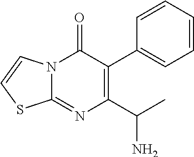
N12C(=NC(C(C)N)=C(C3=CC=CC=C3)C1=O)SC=C2
